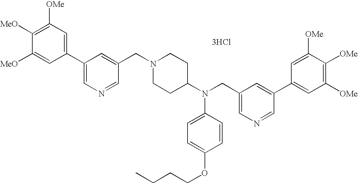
C1=C([MeO])C([MeO])=C([OMe])C=C1C1=CN=CC(CN2CCC(N(CC3=CN=CC(C4=CC([OMe])=C([OMe])C([OMe])=C4)=C3)C3=CC=C(OCCCC)C=C3)CC2)=C1.[3HCl]
